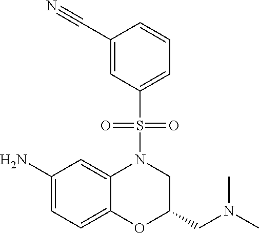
C1(N)=CC=C2C(=C1)N(S(=O)(=O)C1=CC=CC(C#N)=C1)CC(CN(C)C)O2
